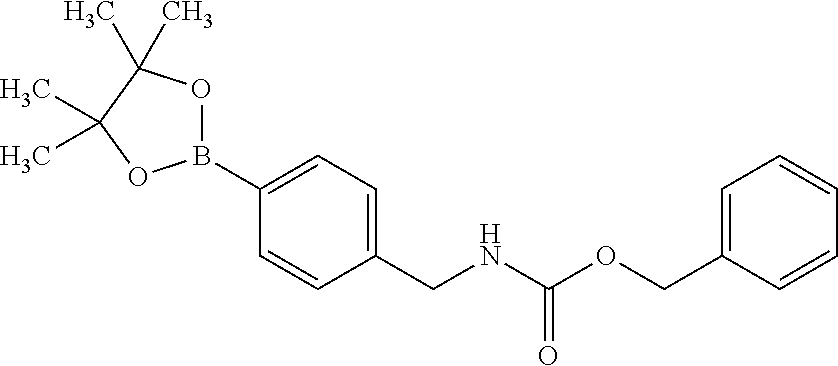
C1=CC(CNC(OCC2=CC=CC=C2)=O)=CC=C1B1OC(C)(C)C(C)(C)O1
